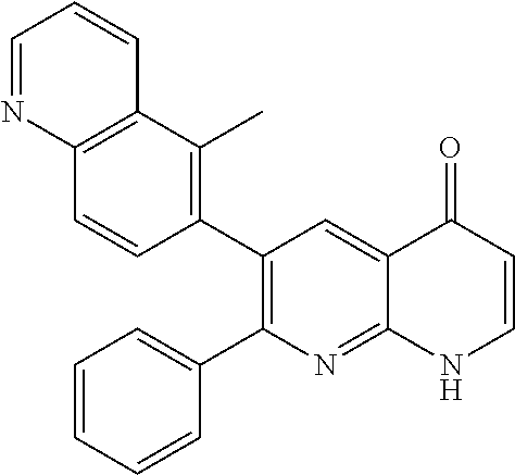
C12=C(C(C)=C(C3=C(C4=CC=CC=C4)N=C4C(=C3)C(=O)C=CN4)C=C1)C=CC=N2
